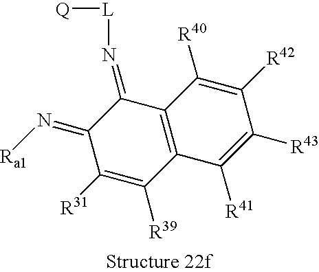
C12=C(C(=N[L][Q])C(=N[Ra1])C([R31])=C1[R39])C([R40])=C([R42])C([R43])=C2[R41]
